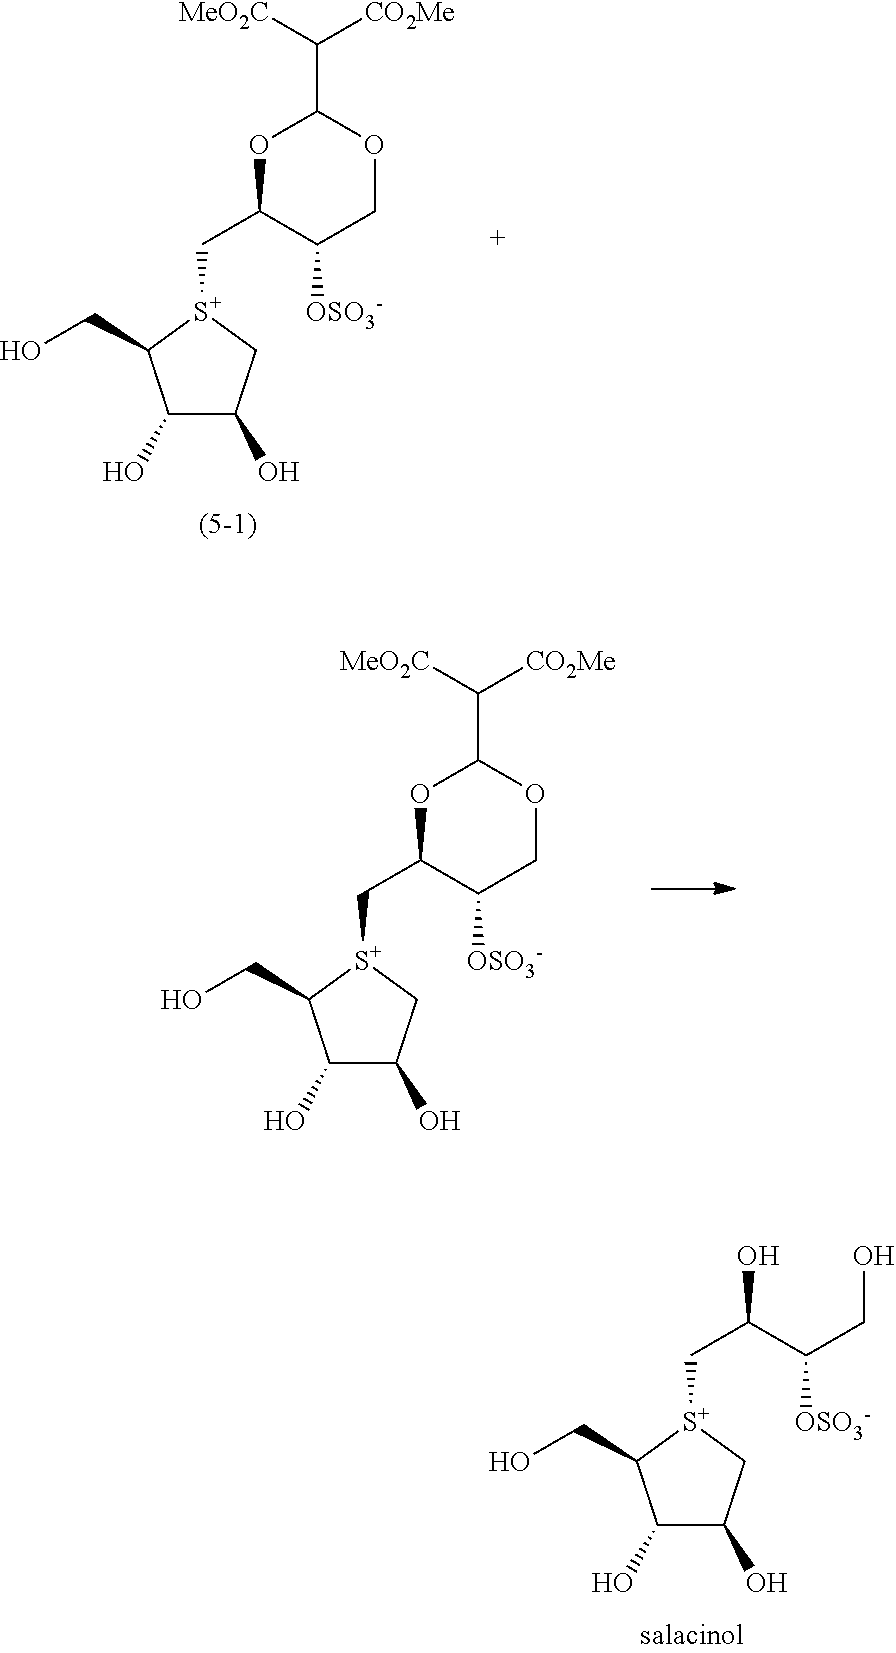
OC(C(CO)[OSO3-])C[S+]1C(CO)C(O)C(O)C1.C([CO2Me])([MeO2C])C1OC(C[S+]2C(CO)C(O)C(O)C2)C([OSO3-])CO1.C([CO2Me])([MeO2C])C1OC(C[S+]2C(CO)C(O)C(O)C2)C([OSO3-])CO1
